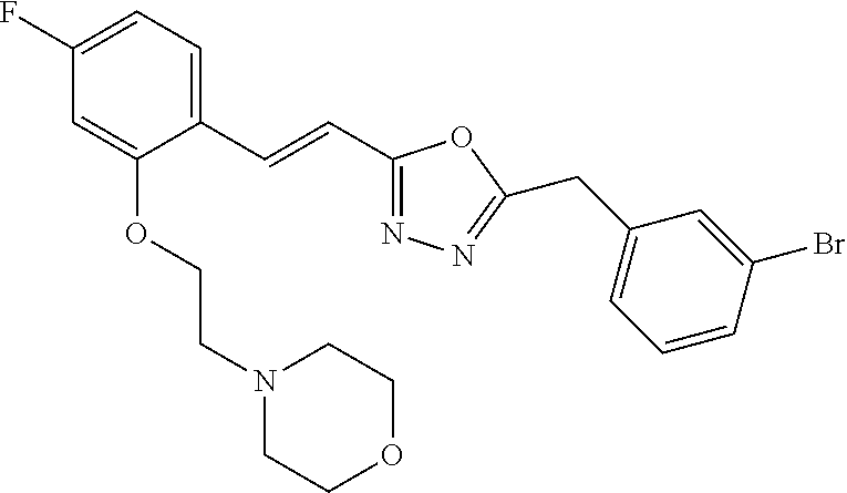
C1(F)=CC=C(C=CC2=NN=C(CC3=CC=CC(Br)=C3)O2)C(OCCN2CCOCC2)=C1
